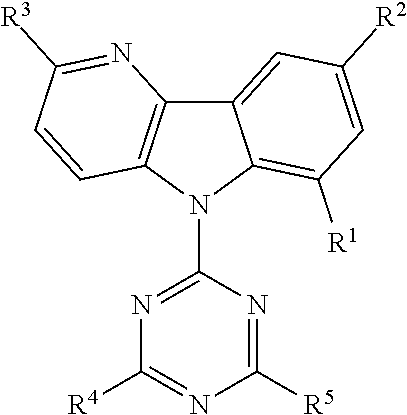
C12=CC([R2])=CC([R1])=C1N(C1=NC([R4])=NC([R5])=N1)C1=C2N=C([R3])C=C1
